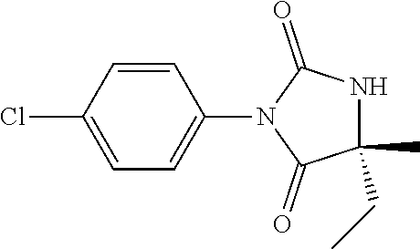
C1=CC(Cl)=CC=C1N1C(=O)C(C)(CC)NC1=O
